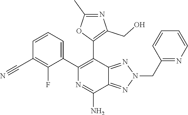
C1(F)=C(C#N)C=CC=C1C1=C(C2=C(CO)N=C(C)O2)C2=NN(CC3=NC=CC=C3)N=C2C(N)=N1
